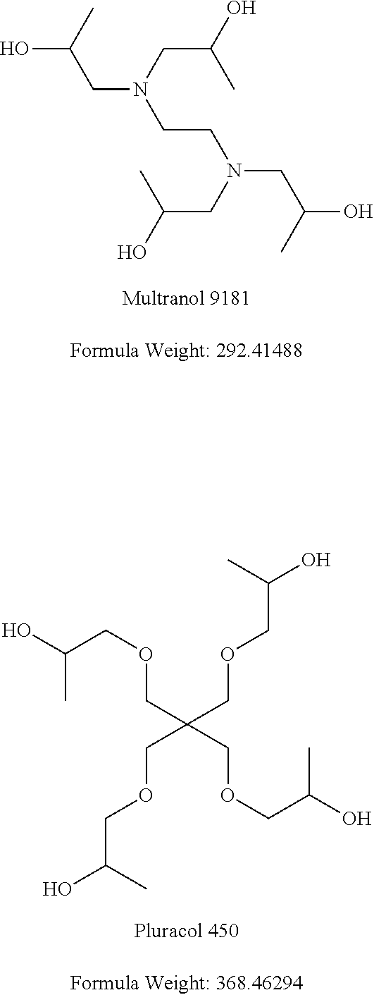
OC(C)CN(CCN(CC(O)C)CC(O)C)CC(O)C.OC(COCC(COCC(O)C)(COCC(O)C)COCC(O)C)C
